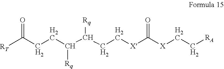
C(CCC(C(CC[X]C([X]CC[RA])=O)[Rq])[Rq])([RT])=O
